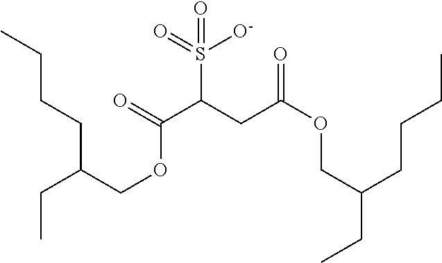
S(C(CC(OCC(CC)CCCC)=O)C(=O)OCC(CC)CCCC)(=O)([O-])=O
